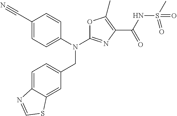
N(C1=NC(C(NS(C)(=O)=O)=O)=C(C)O1)(CC1=CC=C2C(=C1)SC=N2)C1=CC=C(C#N)C=C1
